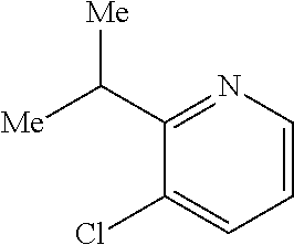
C1(Cl)=CC=CN=C1C([Me])[Me]
